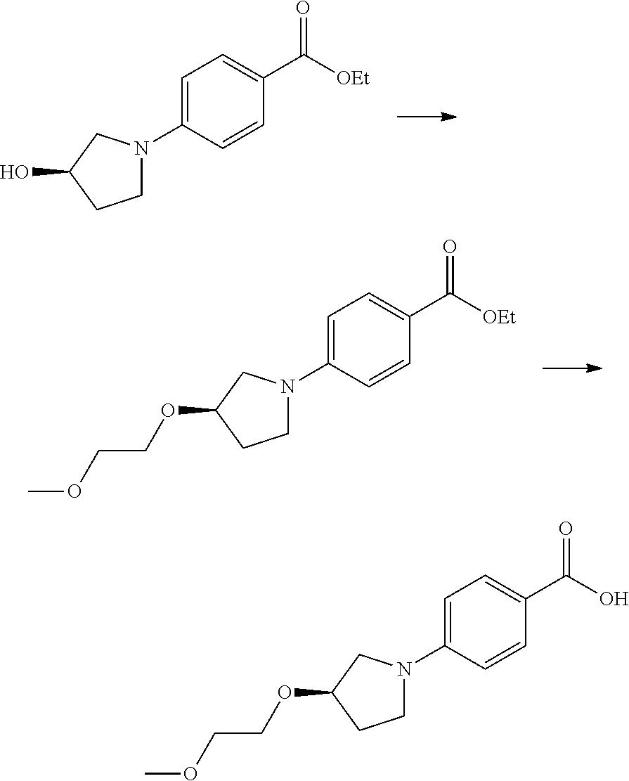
C1=C(N2CCC(O)C2)C=CC(C([OEt])=O)=C1.C1=C(N2CCC(OCCOC)C2)C=CC(C([OEt])=O)=C1.C1=C(N2CCC(OCCOC)C2)C=CC(C(O)=O)=C1
